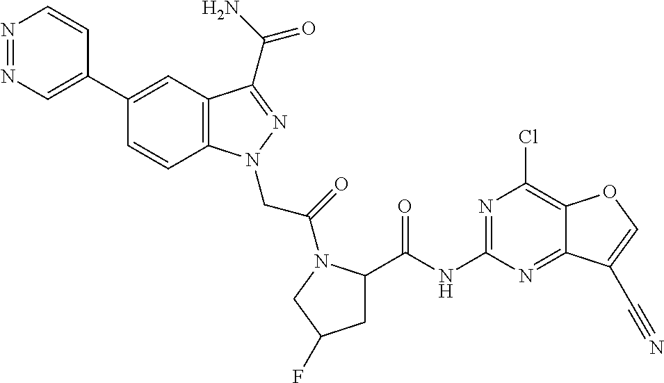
N1=NC=C(C2=CC3=C(C=C2)N(CC(=O)N2C(C(NC4=NC(Cl)=C5C(=N4)C(C#N)=CO5)=O)CC(F)C2)N=C3C(N)=O)C=C1
